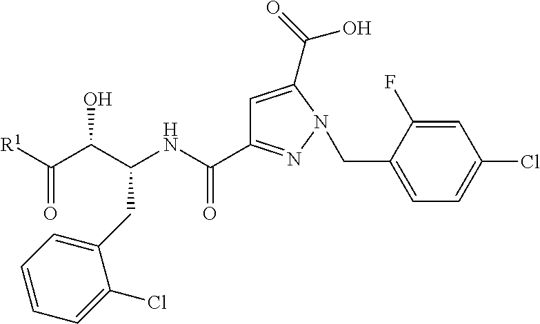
C(C(C(C([R1])=O)O)NC(C1=NN(CC2=CC=C(Cl)C=C2F)C(C(=O)O)=C1)=O)C1=CC=CC=C1Cl
